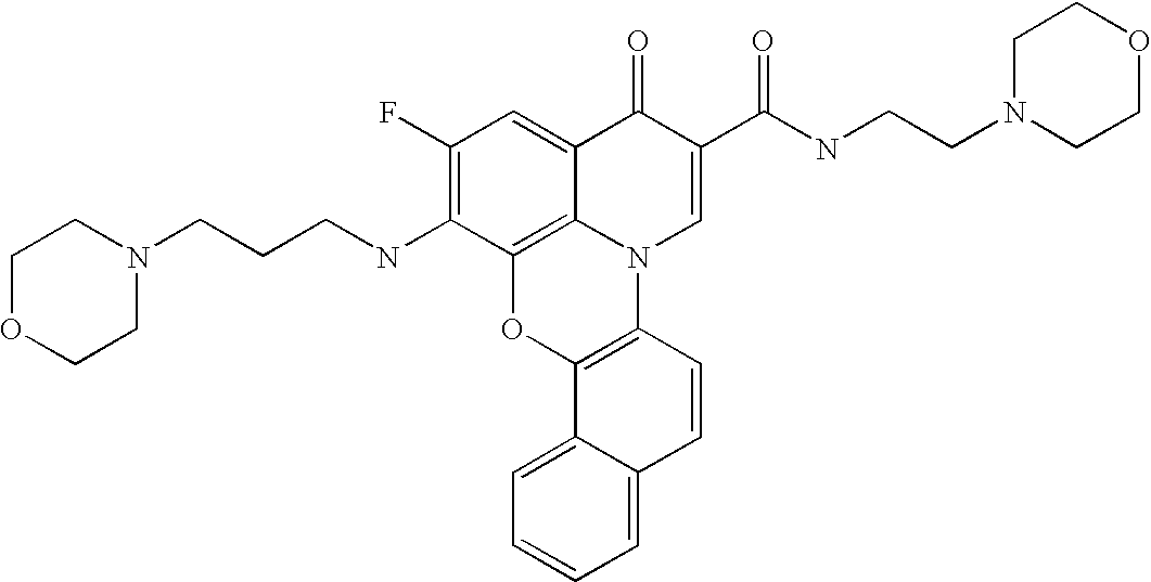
C1(F)=C(NCCCN2CCOCC2)C2=C3C(=C1)C(=O)C(C(NCCN1CCOCC1)=O)=CN3C1=C(O2)C2=CC=CC=C2C=C1
